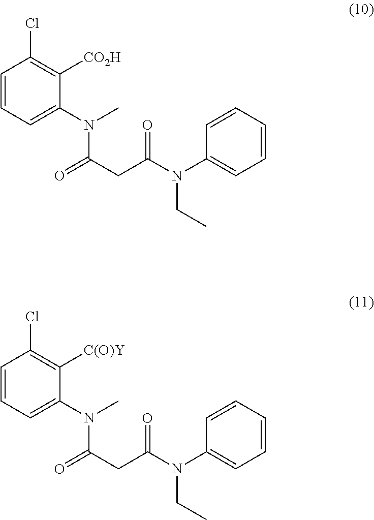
C1=CC=C(N(C)C(CC(N(C2=CC=CC=C2)CC)=O)=O)C([CO2H])=C1Cl.C1=CC=C(N(C)C(CC(N(C2=CC=CC=C2)CC)=O)=O)C([C(O)Y])=C1Cl
